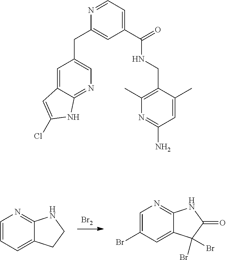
[Br2].C1=CC=C2C(=N1)NCC2.C1=C(Br)C=C2C(=N1)NC(=O)C2(Br)Br.C1=C2C(=NC=C1CC1=CC(C(=O)NCC3=C(C)N=C(N)C=C3C)=CC=N1)NC(Cl)=C2
